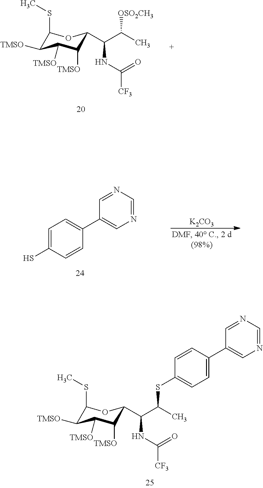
C1(SC)C([TMSO])C([TMSO])C([TMSO])C(C(C(C)[OSO2CH3])NC([CF3])=O)O1.C1=C(S)C=CC(C2=CN=CN=C2)=C1.[K2CO3].C1(SC)C([TMSO])C([TMSO])C([TMSO])C(C(C(C)SC2=CC=C(C3=CN=CN=C3)C=C2)NC([CF3])=O)O1
